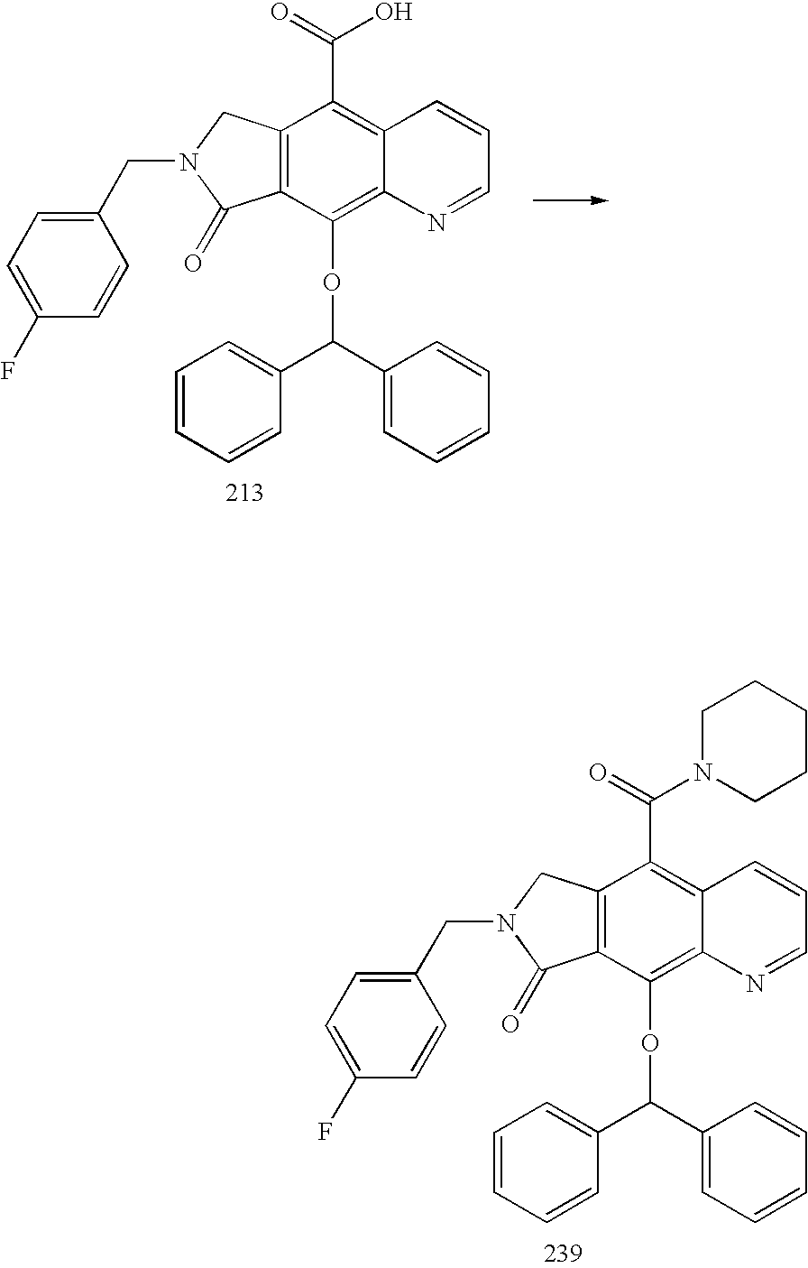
C12=C(C(OC(C3=CC=CC=C3)C3=CC=CC=C3)=C3C(=C1C(O)=O)C=CC=N3)C(=O)N(CC1=CC=C(F)C=C1)C2.C12=C(C(OC(C3=CC=CC=C3)C3=CC=CC=C3)=C3C(=C1C(=O)N1CCCCC1)C=CC=N3)C(=O)N(CC1=CC=C(F)C=C1)C2
